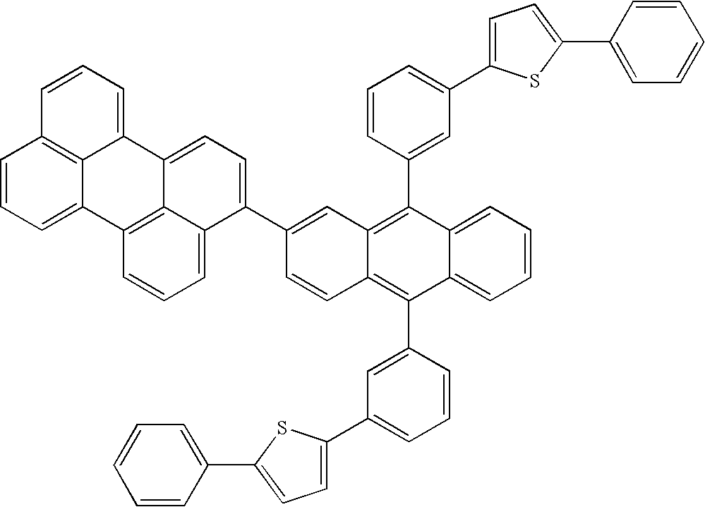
C12=CC=CC=C1C(C1=CC(C3=CC=C(C4=CC=CC=C4)S3)=CC=C1)=C1C(=C2C2=CC(C3=CC=C(C4=CC=CC=C4)S3)=CC=C2)C=C(C2=CC=C3C4=C(C=CC=C24)C2=CC=CC4=C2C3=CC=C4)C=C1
